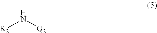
[R2]N[Q2]
